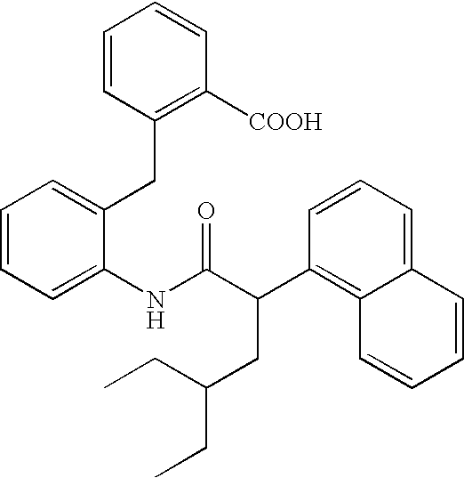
C1=CC=C(NC(C(C2=C3C(=CC=C2)C=CC=C3)CC(CC)CC)=O)C(CC2=C([COOH])C=CC=C2)=C1
